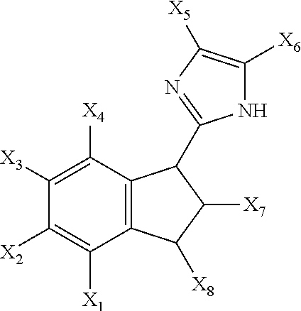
C1([X3])=C([X4])C2=C(C([X1])=C1[X2])C([X8])C([X7])C2C1=NC([X5])=C([X6])N1
